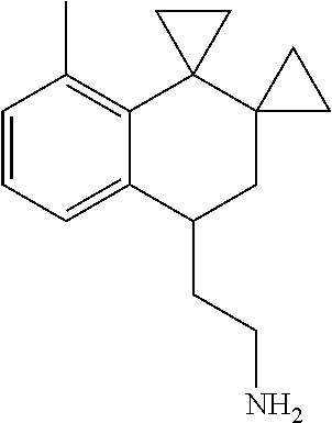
C1=CC=C2C(=C1C)C1(C3(CC2CCN)CC3)CC1
